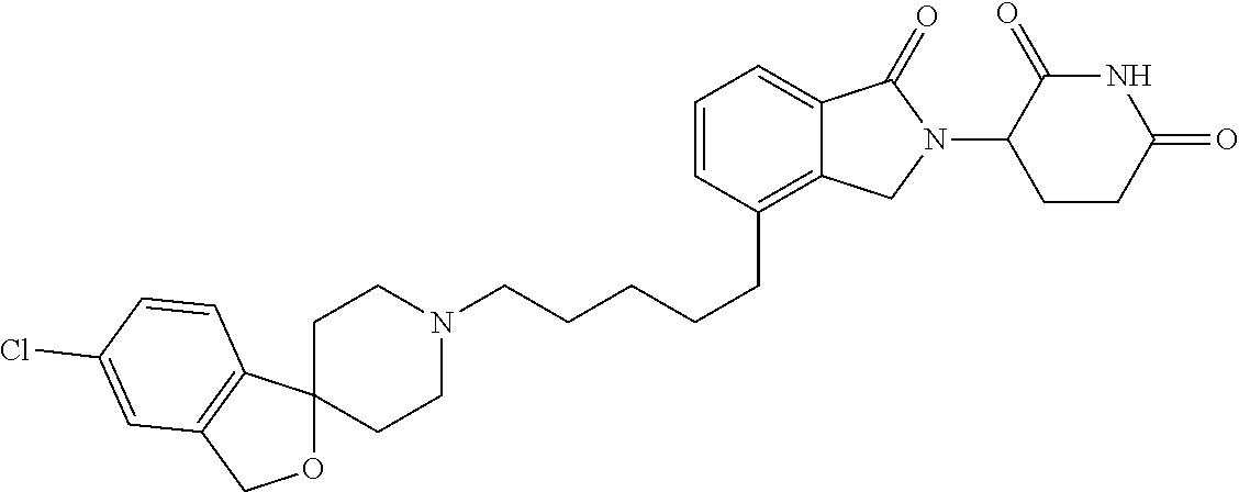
C(CCCC1=C2C(=CC=C1)C(=O)N(C1C(=O)NC(=O)CC1)C2)CN1CCC2(CC1)OCC1=C2C=CC(Cl)=C1
